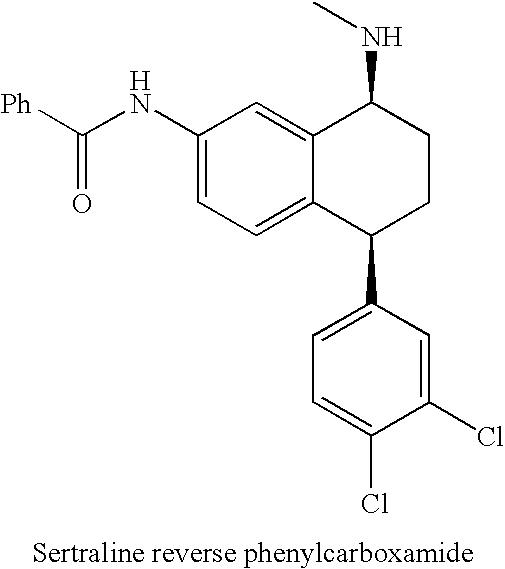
C1(NC([Ph])=O)=CC=C2C(=C1)C(NC)CCC2C1=CC=C(Cl)C(Cl)=C1
